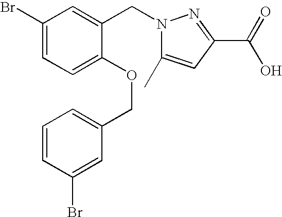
C1(Br)=CC=C(OCC2=CC=CC(Br)=C2)C(CN2C(C)=CC(C(=O)O)=N2)=C1
